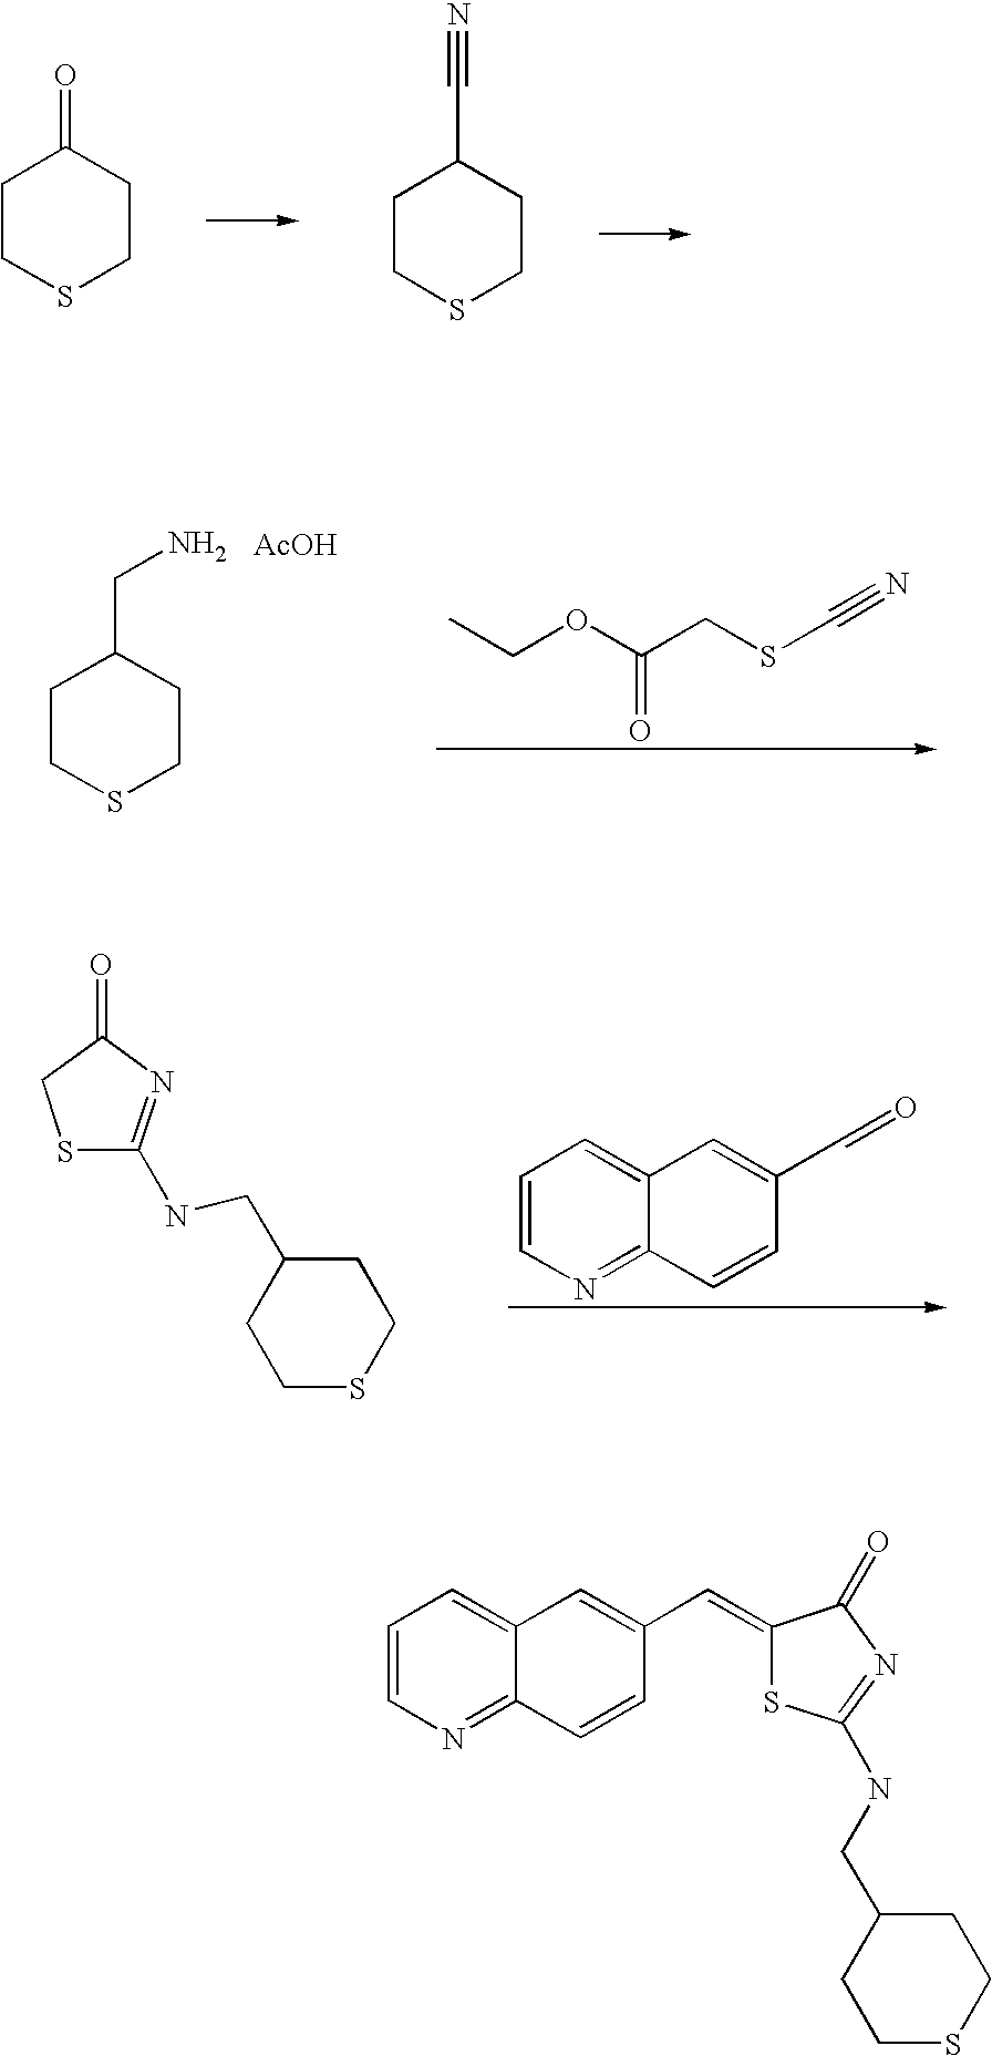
C1CSCCC1=O.C1CSCCC1C#N.C1CSCCC1CN.[AcOH].O(C(CSC#N)=O)CC.S1C(NCC2CCSCC2)=NC(=O)C1.C1=CN=C2C(=C1)C=C(C=O)C=C2.C1=CN=C2C(=C1)C=C(C=C1SC(NCC3CCSCC3)=NC1=O)C=C2
